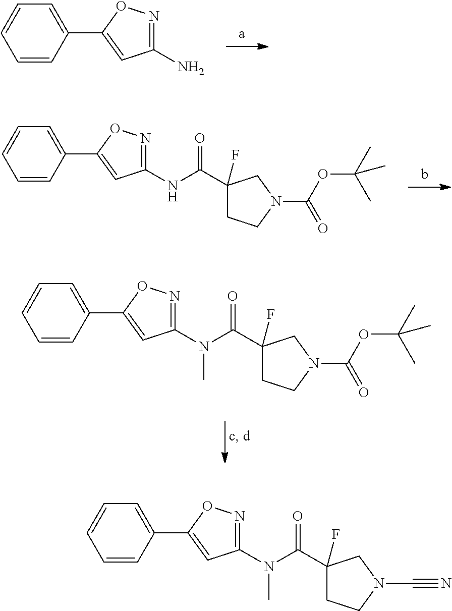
C1=CC(C2=CC(N)=NO2)=CC=C1.C1=CC(C2=CC(NC(C3(F)CCN(C(OC(C)(C)C)=O)C3)=O)=NO2)=CC=C1.C1=CC(C2=CC(N(C(C3(F)CCN(C(OC(C)(C)C)=O)C3)=O)C)=NO2)=CC=C1.C1=CC(C2=CC(N(C(C3(F)CCN(C#N)C3)=O)C)=NO2)=CC=C1
